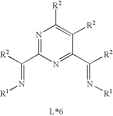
N1=C(C([R2])=N[R1])N=C(C([R2])=N[R1])C([R2])=C1[R2]
